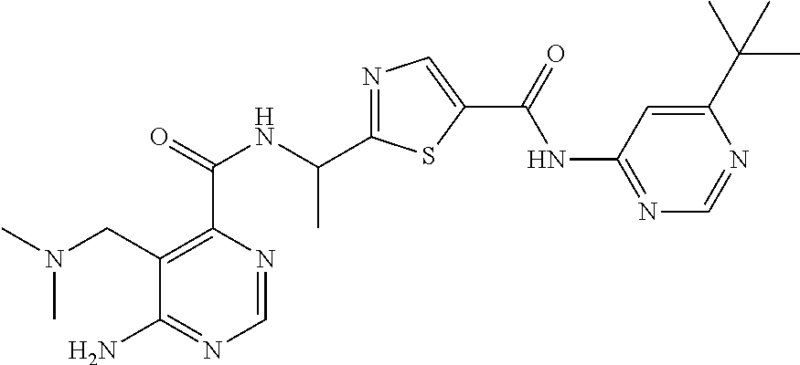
C1=NC(C(=O)NC(C2=NC=C(C(=O)NC3=NC=NC(C(C)(C)C)=C3)S2)C)=C(CN(C)C)C(N)=N1
